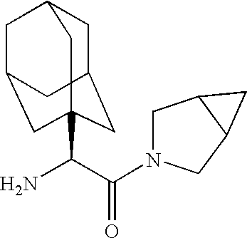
C1C2CC3(C(C(N4CC5C(C4)C5)=O)N)CC(CC1C3)C2
